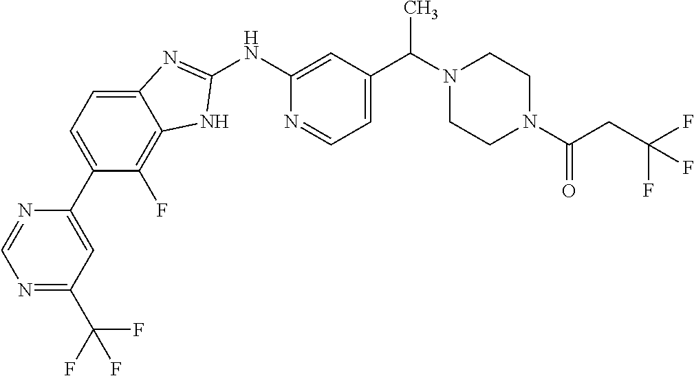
C1(C2=CC=C3C(=C2F)NC(NC2=CC(C(N4CCN(C(CC(F)(F)F)=O)CC4)C)=CC=N2)=N3)=CC(C(F)(F)F)=NC=N1
